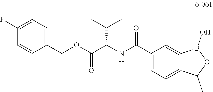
C1(F)=CC=C(COC(C(NC(C2=CC=C3C(=C2C)B(O)OC3C)=O)C(C)C)=O)C=C1
